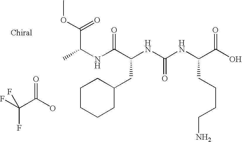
FC(C(O)=O)(F)F.N(C(C(NC(NC(C(O)=O)CCCCN)=O)CC1CCCCC1)=O)C(C)C(=O)OC
